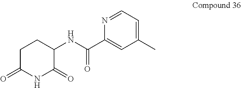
C1(NC(C2=CC(C)=CC=N2)=O)C(=O)NC(=O)CC1
